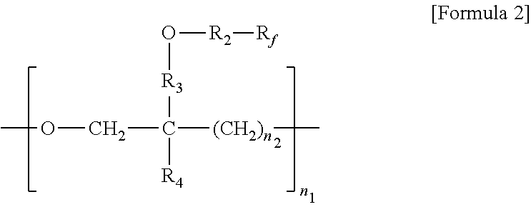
COCC([(CH2)n]C)([R3]O[R2][Rf])[R4]
